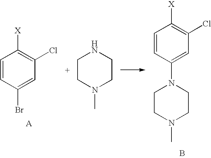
C1=CC(N2CCN(C)CC2)=CC(Cl)=C1[X].B.C1CN(C)CCN1.C1=CC(Br)=CC(Cl)=C1[X]
